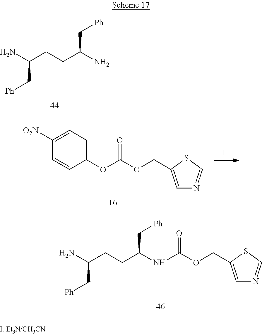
NC(CCC(N)C[Ph])C[Ph].I.C1(OC(OCC2=CN=CS2)=O)=CC=C([O2N])C=C1.C(C[Ph])(CCC(N)C[Ph])NC(OCC1=CN=CS1)=O
